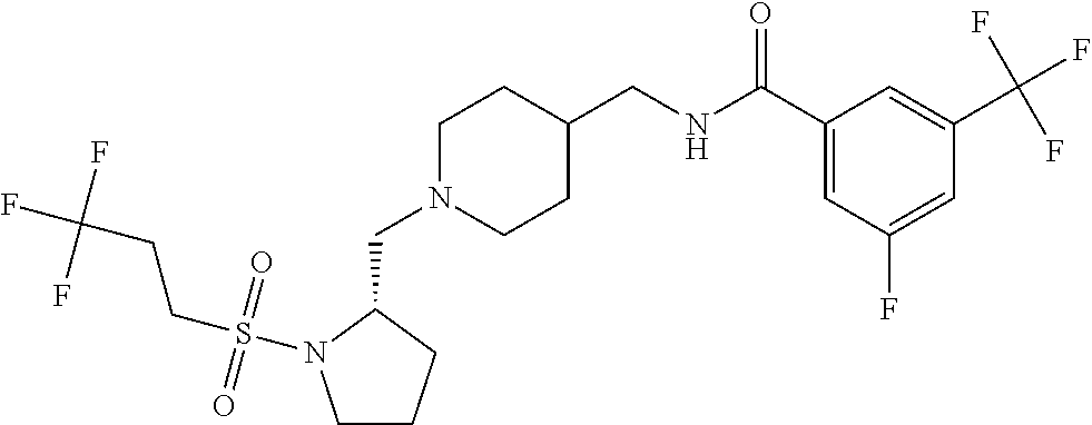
C1CCC(CN2CCC(CNC(C3=CC(F)=CC(C(F)(F)F)=C3)=O)CC2)N1S(CCC(F)(F)F)(=O)=O
